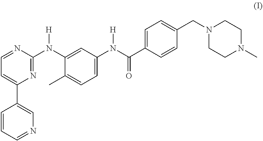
C1=NC(N(C2=CC(N(C(C3=CC=C(CN4CCN(C)CC4)C=C3)=O)[H])=CC=C2C)[H])=NC(C2=CN=CC=C2)=C1
